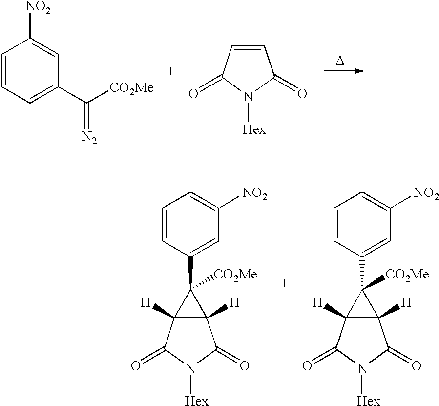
C1=CC=C(C([CO2Me])=[N2])C=C1[NO2].C1=CC(=O)N([Hex])C1=O.[D].C1=CC(C2([CO2Me])C3([H])C2([H])C(=O)N([Hex])C3=O)=CC([NO2])=C1.C1=CC(C2([CO2Me])C3([H])C2([H])C(=O)N([Hex])C3=O)=CC([NO2])=C1
